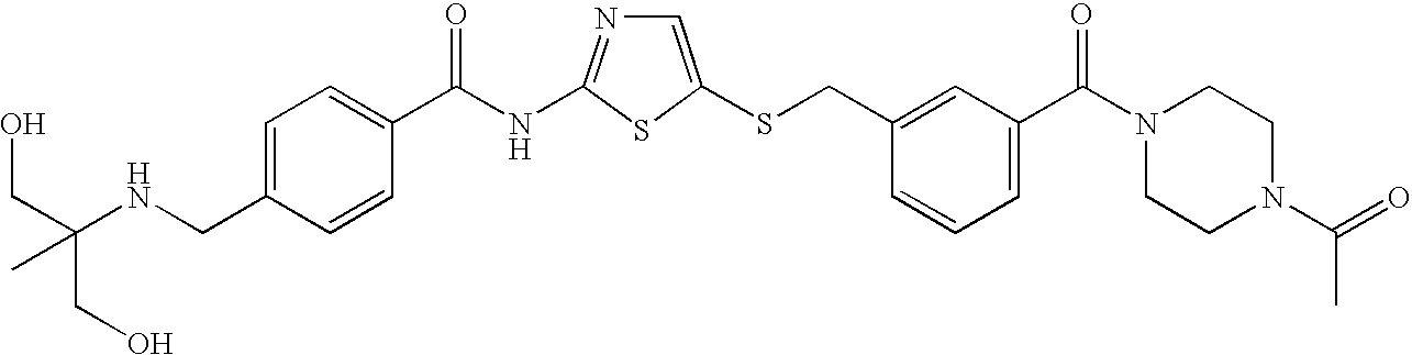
C1=C(SCC2=CC(C(N3CCN(C(=O)C)CC3)=O)=CC=C2)SC(NC(=O)C2=CC=C(CNC(CO)(CO)C)C=C2)=N1
